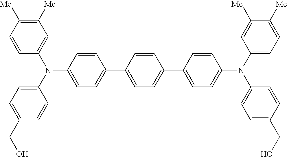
C1([Me])=C([Me])C=CC(N(C2=CC=C(CO)C=C2)C2=CC=C(C3=CC=C(C4=CC=C(N(C5=CC=C([Me])C([Me])=C5)C5=CC=C(CO)C=C5)C=C4)C=C3)C=C2)=C1
